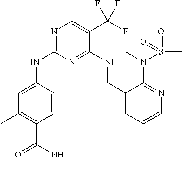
N(C1=NC=C(C(F)(F)F)C(NCC2=CC=CN=C2N(S(=O)(C)=O)C)=N1)C1=CC(C)=C(C(NC)=O)C=C1
